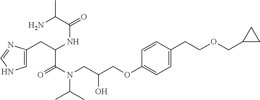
C1=C(CC(NC(=O)C(C)N)C(=O)N(C(C)C)CC(O)COC2=CC=C(CCOCC3CC3)C=C2)N=CN1
